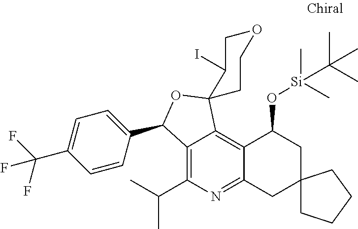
C12=C(C(C)C)N=C3C(=C1C1(OC2C2=CC=C(C(F)(F)F)C=C2)CCOCC1I)C(O[Si](C(C)(C)C)(C)C)CC1(C3)CCCC1
